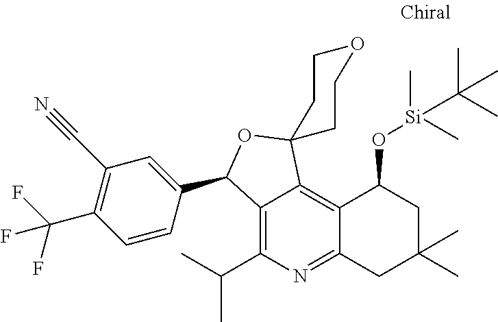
C12=C(C(C)C)N=C3C(=C1C1(OC2C2=CC(C#N)=C(C(F)(F)F)C=C2)CCOCC1)C(O[Si](C)(C(C)(C)C)C)CC(C)(C)C3
